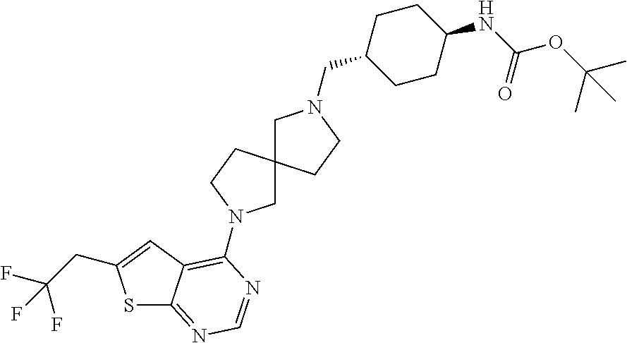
S1C2=NC=NC(N3CC4(CC3)CN(CC3CCC(NC(OC(C)(C)C)=O)CC3)CC4)=C2C=C1CC(F)(F)F
